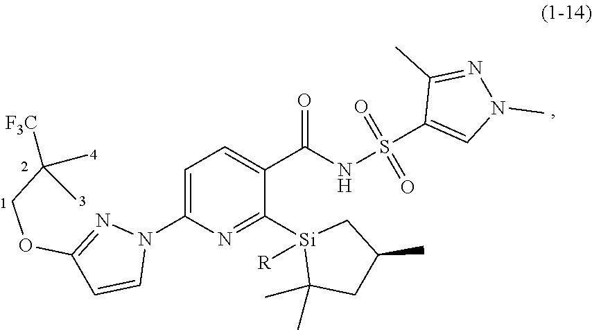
C1=C(N2N=C(OCC(C)(C)[F3C])C=C2)N=C([Si]2([R])C(C)(C)CC(C)C2)C(C(NS(C2=CN(C)N=C2C)(=O)=O)=O)=C1
